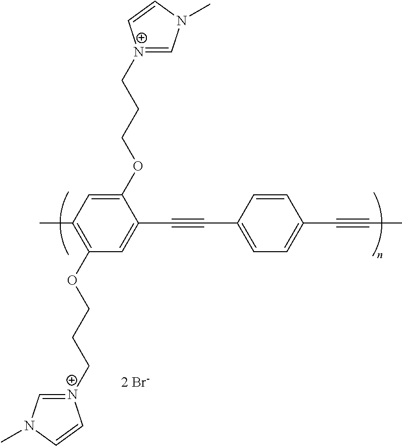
CC1=C(OCCC[N+]2=CN(C)C=C2)C=C(C#CC2=CC=C(C#CC)C=C2)C(OCCC[N+]2=CN(C)C=C2)=C1.[2 Br-]
